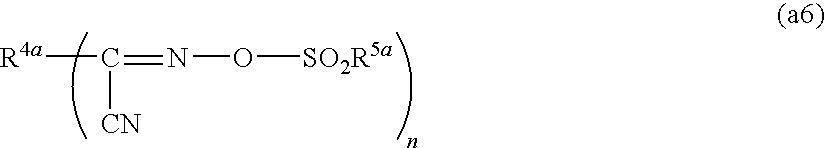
[R4a]C([CN])=NO[SO2R5a]
